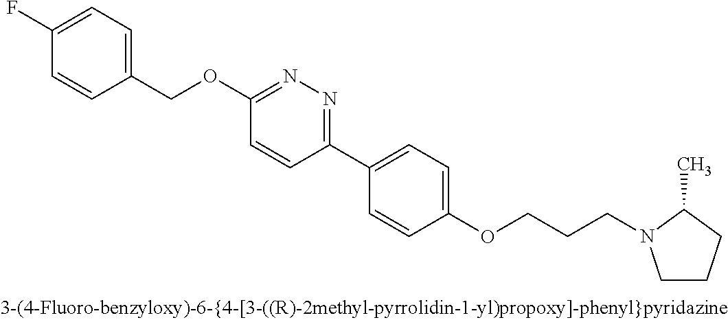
C1(OCC2=CC=C(F)C=C2)=NN=C(C2=CC=C(OCCCN3CCCC3C)C=C2)C=C1
